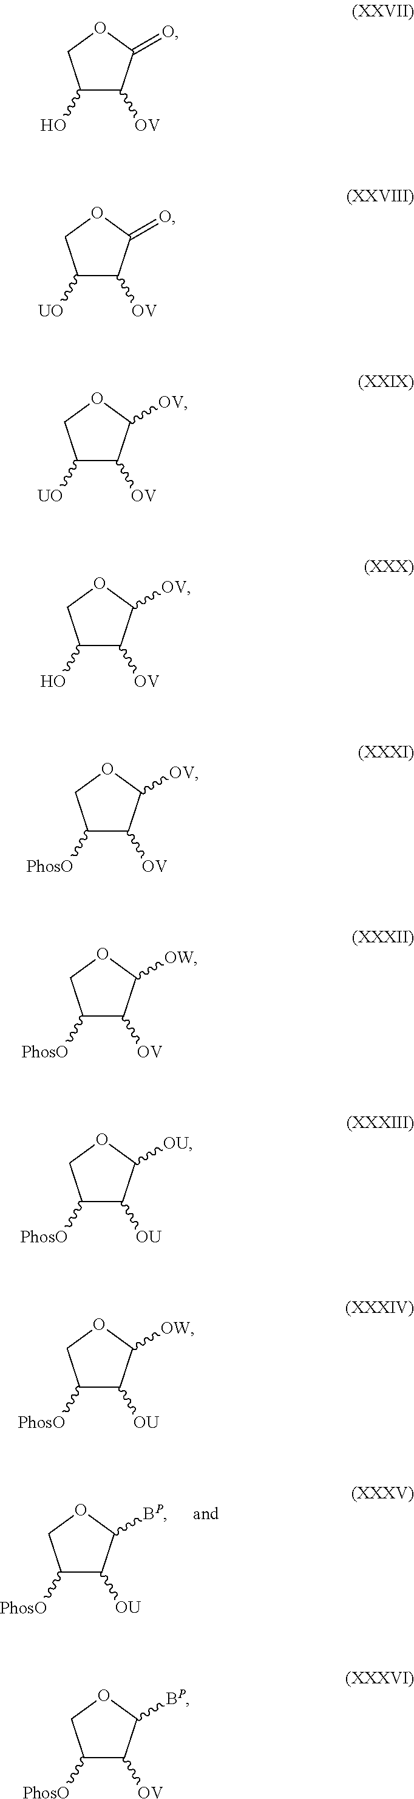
C1([PhosO])C([OU])C([BP])OC1.C1(O)C([OV])C(=O)OC1.C1([UO])C([OV])C(=O)OC1.C1([UO])C([OV])C([OV])OC1.C1(O)C([OV])C([OV])OC1.C1([PhosO])C([OV])C([OV])OC1.C1([PhosO])C([OV])C([OW])OC1.C1([PhosO])C([OU])C([OW])OC1.C1([PhosO])C([OU])C([OU])OC1.C1([PhosO])C([OV])C([BP])OC1
